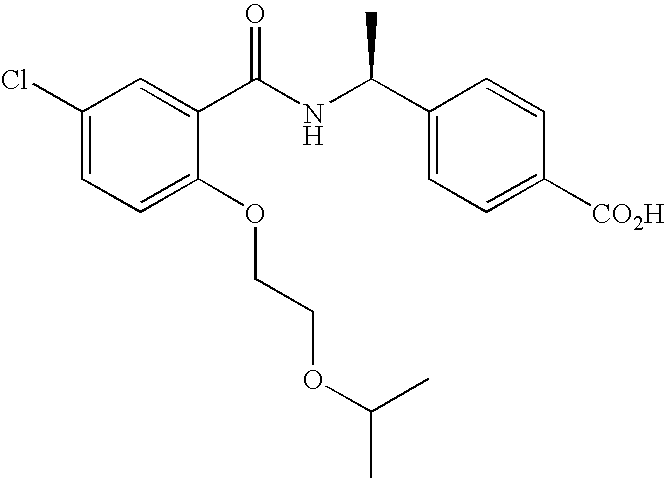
C1(Cl)=CC=C(OCCOC(C)C)C(C(NC(C2=CC=C([CO2H])C=C2)C)=O)=C1
